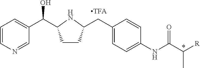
C1=CN=CC(C(O)C2CCC(CC3=CC=C(NC(C([R])C)=O)C=C3)N2)=C1
